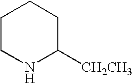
C1CNC([CH2CH3])CC1
